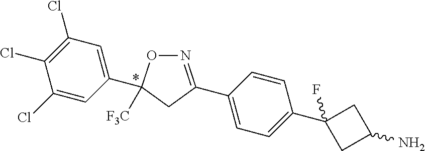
C1(Cl)=CC(C2([F3C])ON=C(C3=CC=C(C4(F)CC(N)C4)C=C3)C2)=CC(Cl)=C1Cl
